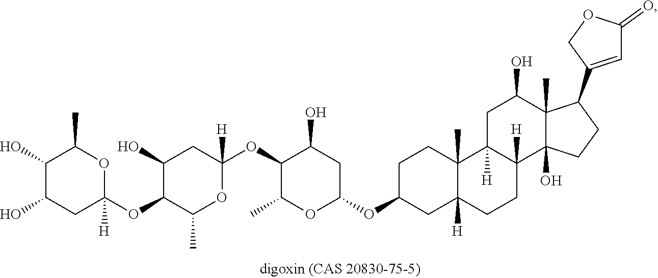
C1(C2=CC(=O)OC2)C2(C)C(O)(CC1)C1([H])CCC3([H])C(C)(C1([H])CC2O)CCC(OC1CC(O)C(OC2([H])CC(O)C(OC4([H])CC(O)C(O)C(C)O4)C(C)O2)C(C)O1)C3
